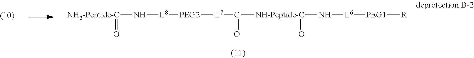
[NH2-Peptide-C](N[L8][PEG2][L7]C(=O)[NH-Peptide-C](=O)N[L6][PEG1][R])=O
